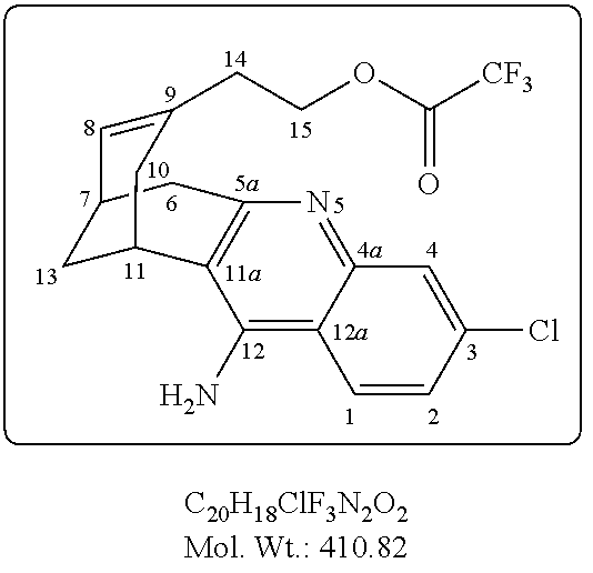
C1=CC(Cl)=CC2=NC3=C(C(N)=C12)C1CC(C=C(CCOC([CF3])=O)C1)C3
